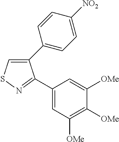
C1(C2=CC=C([NO2])C=C2)=CSN=C1C1=CC([OMe])=C([OMe])C([OMe])=C1
